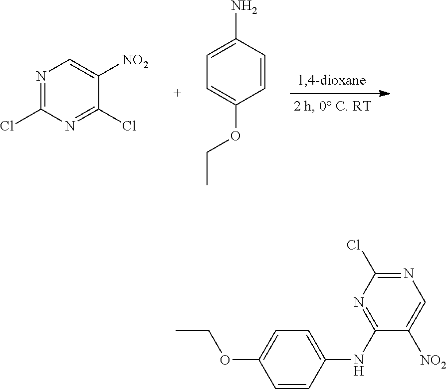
N1=C(Cl)N=C(Cl)C([NO2])=C1.C1(OCC)=CC=C(N)C=C1.N1=C(Cl)N=C(NC2=CC=C(OCC)C=C2)C([NO2])=C1
